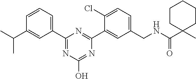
C1(C2=CC=CC(C(C)C)=C2)=NC(O)=NC(C2=CC(CNC(C3(C)CCCCC3)=O)=CC=C2Cl)=N1
